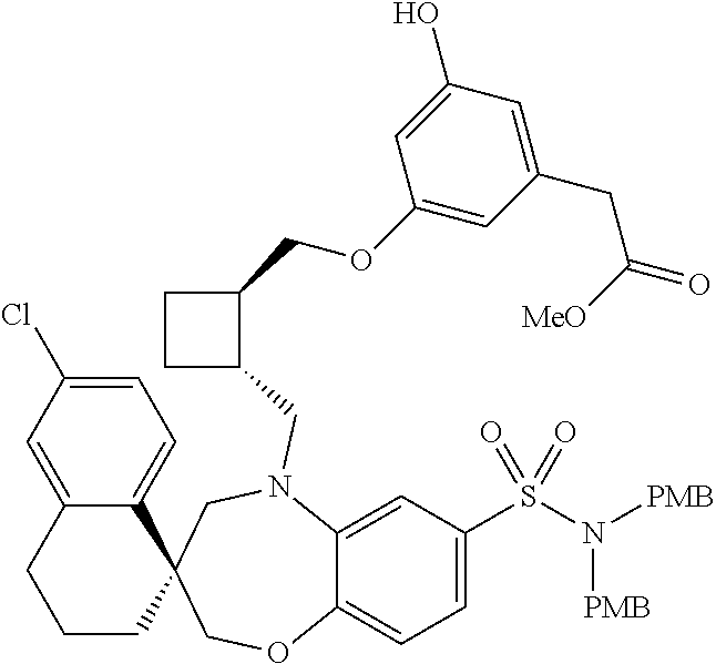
C1C(CN2C3=CC(S(N([PMB])[PMB])(=O)=O)=CC=C3OCC3(C2)C2=CC=C(Cl)C=C2CCC3)C(COC2=CC(CC([MeO])=O)=CC(O)=C2)C1
